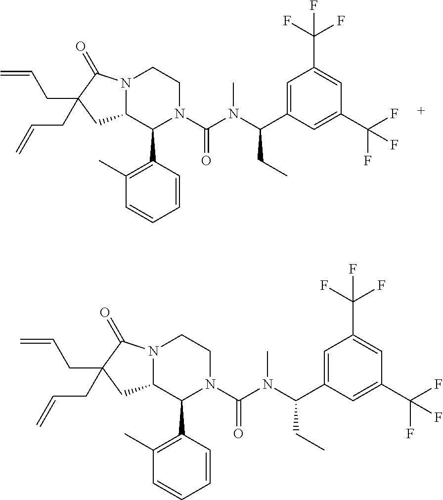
C1=C(C(N(C(N2C(C3=C(C)C=CC=C3)C3N(CC2)C(=O)C(CC=C)(CC=C)C3)=O)C)CC)C=C(C(F)(F)F)C=C1C(F)(F)F.C1=C(C(N(C(N2C(C3=C(C)C=CC=C3)C3N(CC2)C(=O)C(CC=C)(CC=C)C3)=O)C)CC)C=C(C(F)(F)F)C=C1C(F)(F)F
